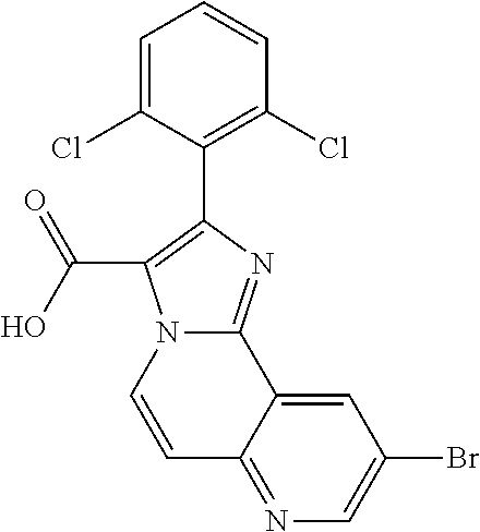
C1=CN2C(=NC(C3=C(Cl)C=CC=C3Cl)=C2C(O)=O)C2=CC(Br)=CN=C12
